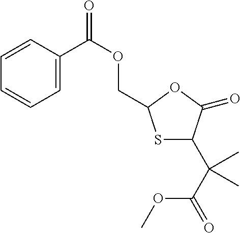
C1=CC(C(OCC2SC(C(C(OC)=O)(C)C)C(=O)O2)=O)=CC=C1
